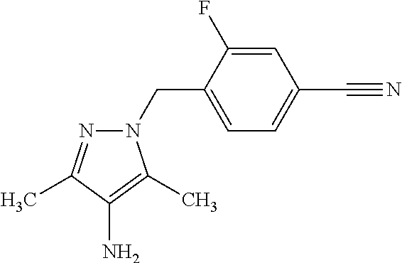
N1(CC2=CC=C(C#N)C=C2F)N=C(C)C(N)=C1C
